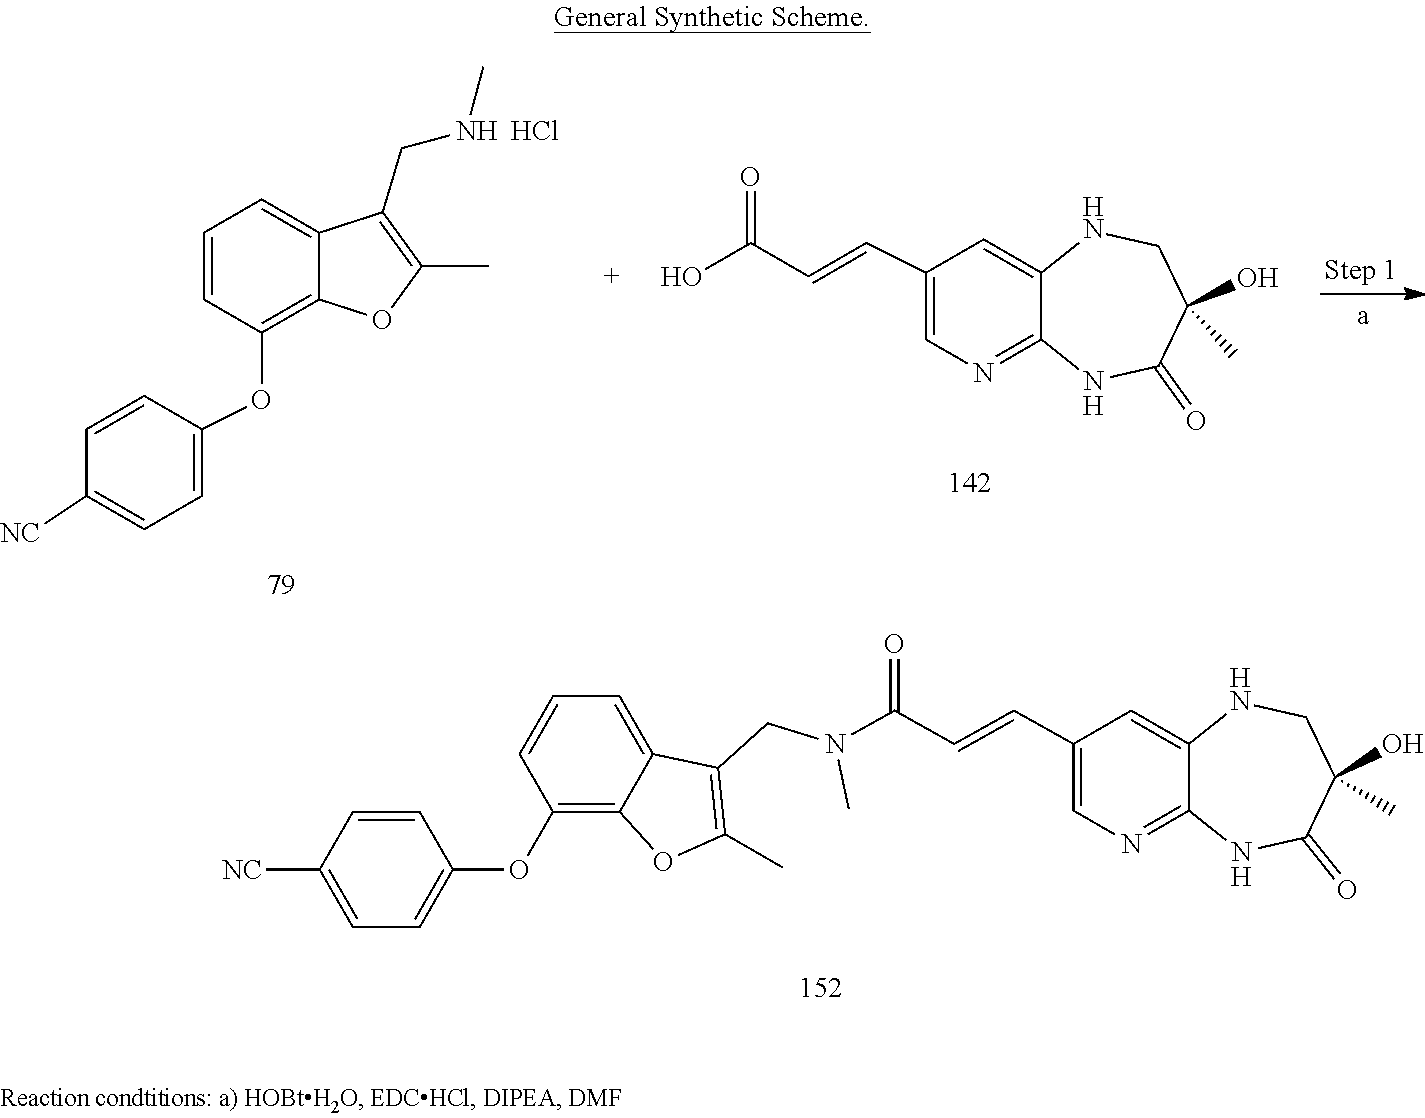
N(C)(CC1=C(C)OC2=C(OC3=CC=C([NC])C=C3)C=CC=C21)C(C=CC1=CN=C2C(=C1)NCC(O)(C)C(=O)N2)=O.C1([NC])=CC=C(OC2=C3C(=CC=C2)C(CNC)=C(C)O3)C=C1.Cl.C(=CC(O)=O)C1=CN=C2C(=C1)NCC(O)(C)C(=O)N2
